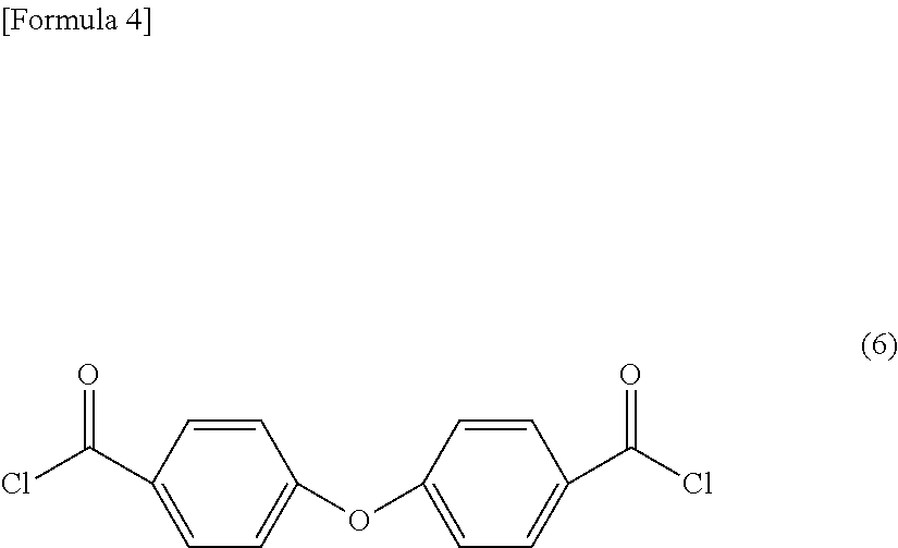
C1(C(Cl)=O)=CC=C(OC2=CC=C(C(Cl)=O)C=C2)C=C1
